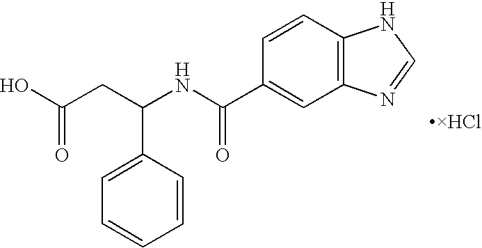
C(NC(C1=CC2=C(C=C1)NC=N2)=O)(CC(=O)O)C1=CC=CC=C1
